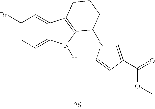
C1=C(C(=O)OC)C=CN1C1C2=C(C3=CC(Br)=CC=C3N2[H])CCC1
